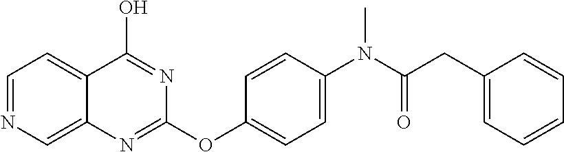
C1=NC=C2C(=C1)C(O)=NC(OC1=CC=C(N(C(CC3=CC=CC=C3)=O)C)C=C1)=N2
